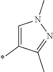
C1=C(*)C(C)=NN1C
